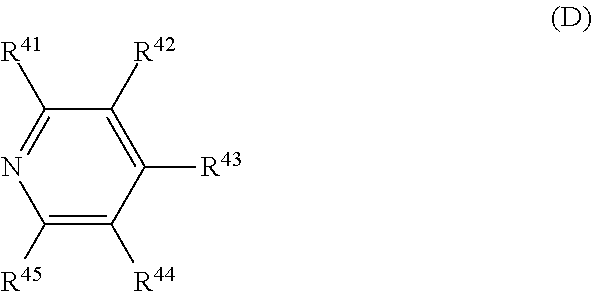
C1([R41])=NC([R45])=C([R44])C([R43])=C1[R42]
